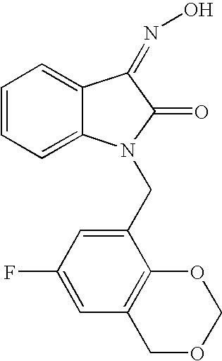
C1=CC=C2C(=C1)C(=NO)C(=O)N2CC1=CC(F)=CC2=C1OCOC2
